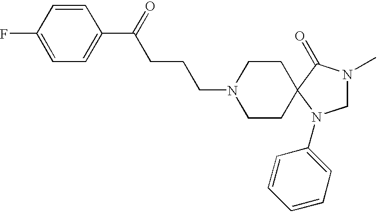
C1=CC(F)=CC=C1C(=O)CCCN1CCC2(CC1)C(=O)N(C)CN2C1=CC=CC=C1
